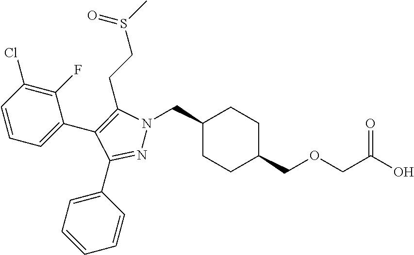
C1(CN2N=C(C3=CC=CC=C3)C(C3=CC=CC(Cl)=C3F)=C2CCS(C)=O)CCC(COCC(O)=O)CC1
